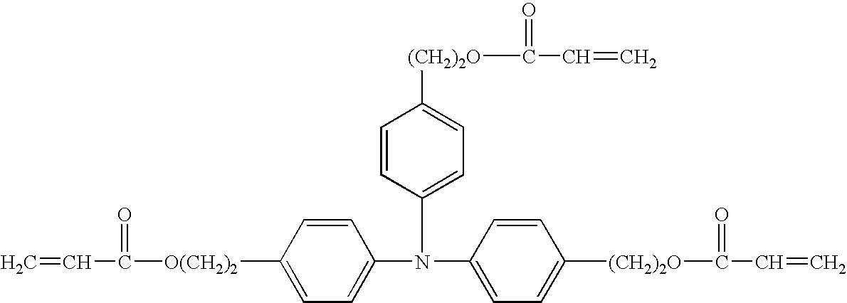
C1=C(N(C2=CC=C([(CH2)2O]C(=O)C=C)C=C2)C2=CC=C([(CH2)2O]C(=O)C=C)C=C2)C=CC([O(CH2)2]C(=O)C=C)=C1
